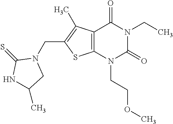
C12=C(N(CCOC)C(=O)N(CC)C1=O)SC(CN1C(=S)NC(C)C1)=C2C
